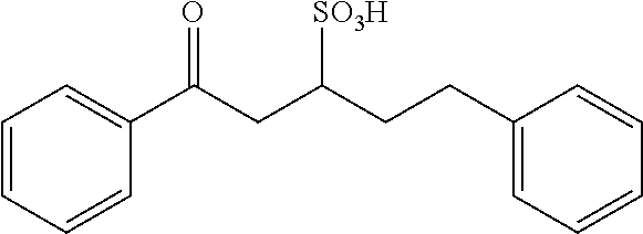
C1=CC=CC(C(CC(CCC2=CC=CC=C2)[SO3H])=O)=C1
